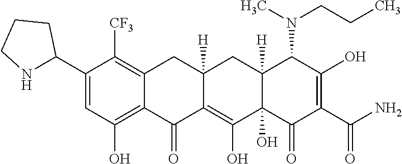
C1(C2NCCC2)=CC(O)=C2C(=C1[CF3])CC1([H])CC3([H])C(N(CCC)C)C(O)=C(C(=O)N)C(=O)C3(O)C(O)=C1C2=O
